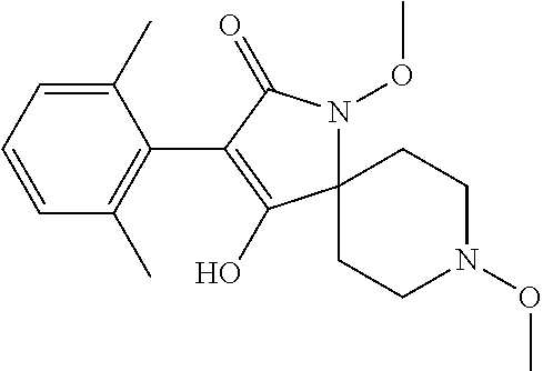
C12(N(OC)C(=O)C(C3=C(C)C=CC=C3C)=C1O)CCN(OC)CC2
